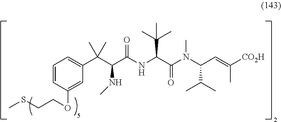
C1=CC(OCCSC)=CC(C(C(C(NC(C(C)(C)C)C(=O)N(C(C(C)C)C=C(C)[CO2H])C)=O)NC)(C)C)=C1
